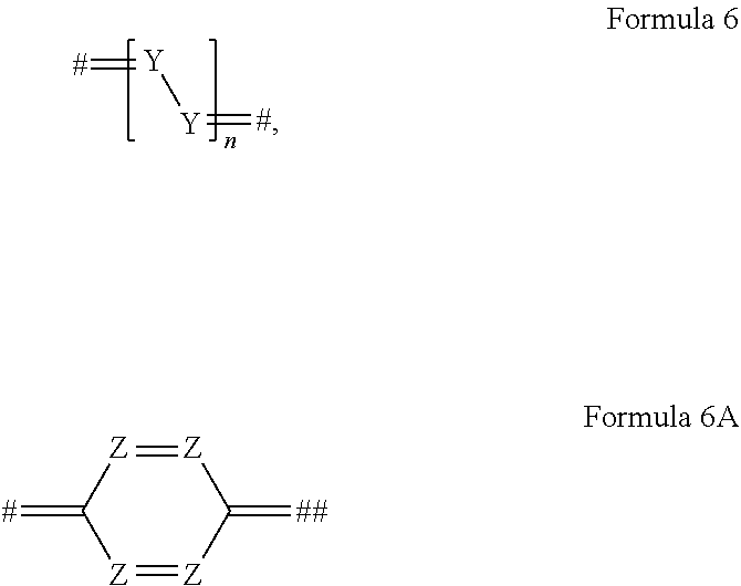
[#]=[Y][Y]=[#].[Z]1=[Z]C(=[#])[Z]=[Z]C1=[##]
